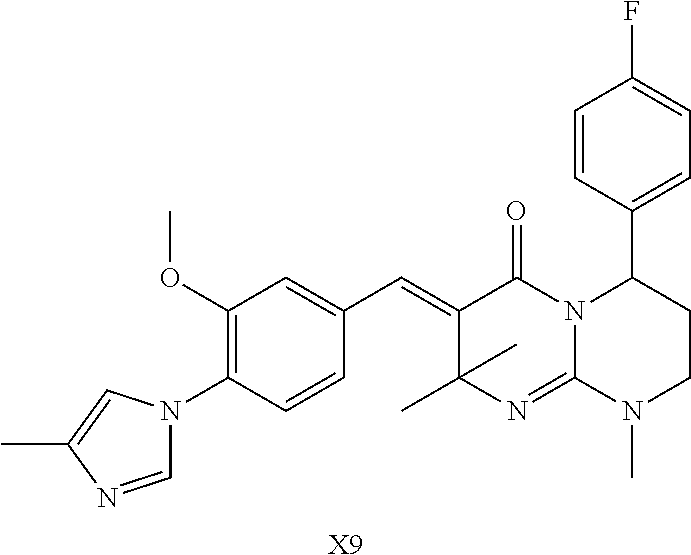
C1=NC(C)=CN1C1=C(OC)C=C(C=C2C(C)(C)N=C3N(C2=O)C(C2=CC=C(F)C=C2)CCN3C)C=C1.[X9]
